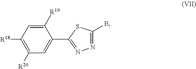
C1([R19])=CC([R18])=C([R20])C=C1C1=NN=C(B)S1
